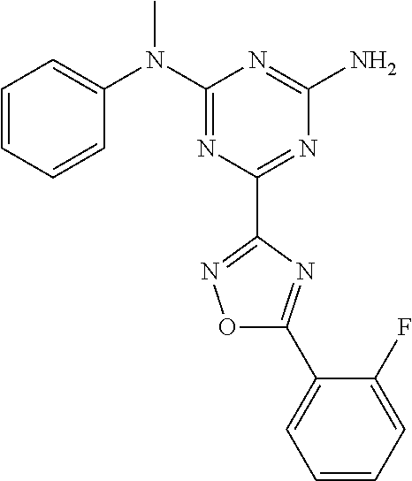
C1=CC=CC(N(C2=NC(C3=NOC(C4=CC=CC=C4F)=N3)=NC(N)=N2)C)=C1
